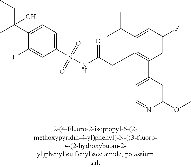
C1(C(CC)(C)O)=CC=C(S(NC(CC2=C(C3=CC=NC(OC)=C3)C=C(F)C=C2C(C)C)=O)(=O)=O)C=C1F
